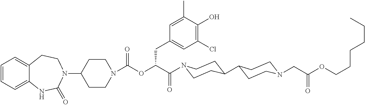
C1=CC=C2C(=C1)CCN(C1CCN(C(=O)OC(C(=O)N3CCC(C4CCN(CC(=O)OCCCCCC)CC4)CC3)CC3=CC(Cl)=C(O)C(C)=C3)CC1)C(=O)N2
